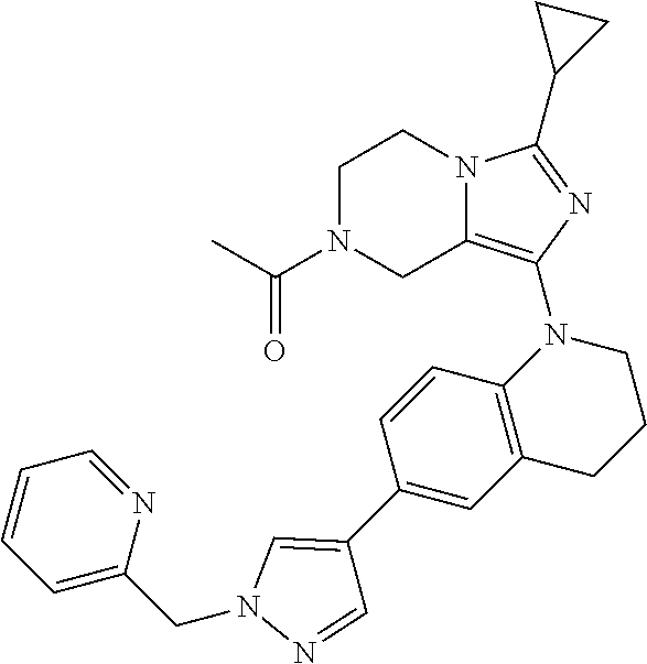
C1N(C(C)=O)CC2=C(N3C4=C(CCC3)C=C(C3=CN(CC5=CC=CC=N5)N=C3)C=C4)N=C(C3CC3)N2C1
